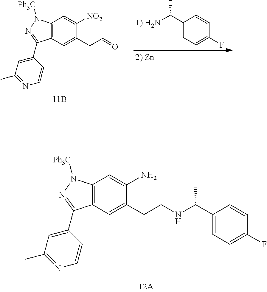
C1(C2=NN([Ph3C])C3=C2C=C(CCNC(C2=CC=C(F)C=C2)C)C(N)=C3)=CC(C)=NC=C1.C1(C2=NN([Ph3C])C3=C2C=C(CC=O)C([NO2])=C3)=CC(C)=NC=C1.C1(C([1) H2N])C)=CC=C(F)C=C1
